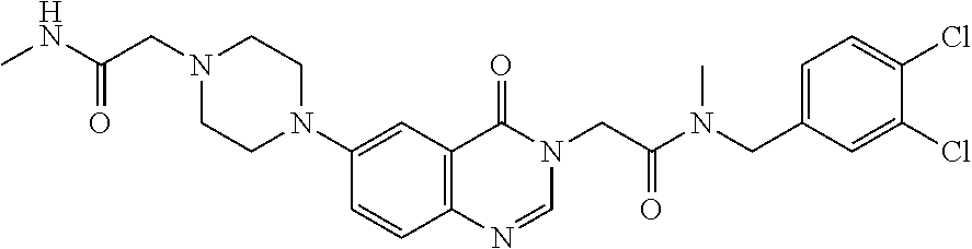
C1=CC2=C(C=C1N1CCN(CC(=O)NC)CC1)C(=O)N(CC(=O)N(CC1=CC=C(Cl)C(Cl)=C1)C)C=N2
